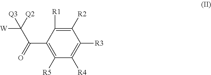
[W]C([Q2])(C(C1=C([R5])C([R4])=C([R3])C([R2])=C1[R1])=O)[Q3]
